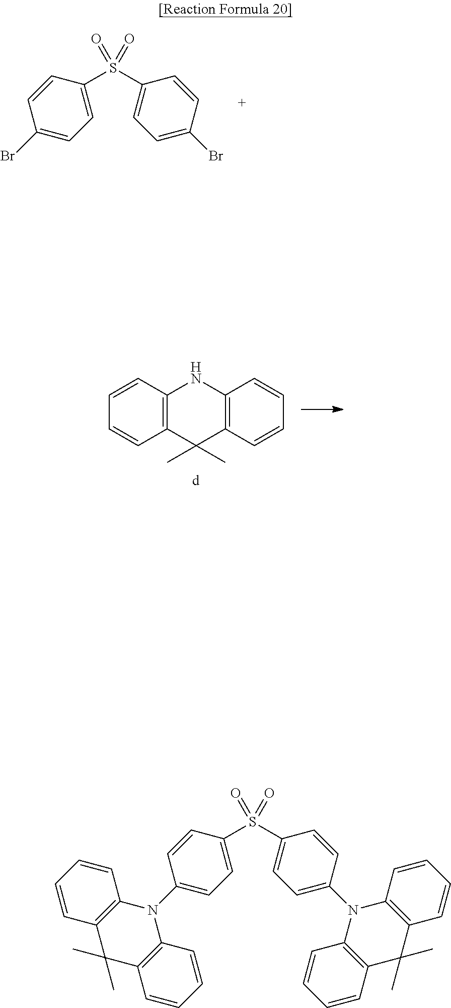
C1=CC(Br)=CC=C1S(C1=CC=C(Br)C=C1)(=O)=O.C1=CC2=C(C=C1)C(C)(C)C1=C(N2)C=CC=C1.C1(S(C2=CC=C(N3C4=C(C(C)(C)C5=C3C=CC=C5)C=CC=C4)C=C2)(=O)=O)=CC=C(N2C3=C(C(C)(C)C4=C2C=CC=C4)C=CC=C3)C=C1
